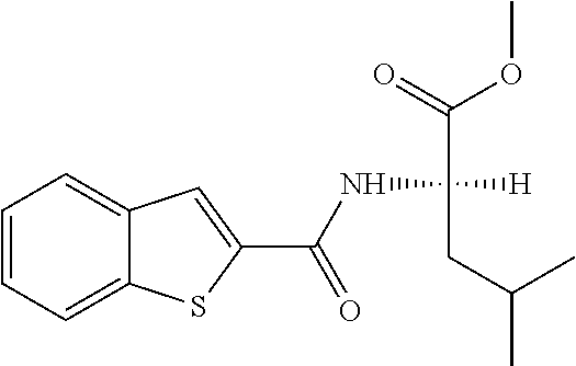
C(NC(C(=O)OC)([H])CC(C)C)(=O)C1=CC2=CC=CC=C2S1
